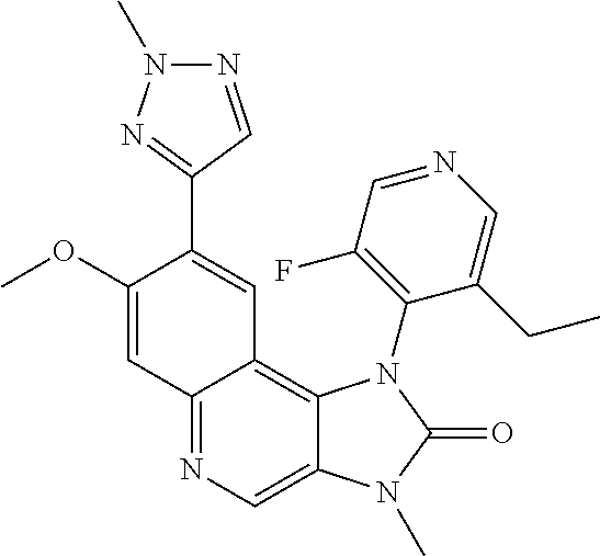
N1=CC(C2=CC3=C4C(=CN=C3C=C2OC)N(C)C(=O)N4C2=C(F)C=NC=C2CC)=NN1C
